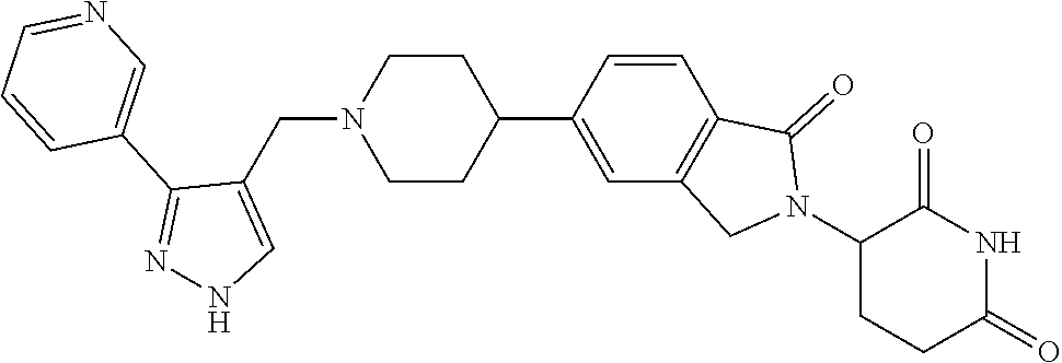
C1CN(CC2=CNN=C2C2=CN=CC=C2)CCC1C1=CC2=C(C=C1)C(=O)N(C1CCC(=O)NC1=O)C2
